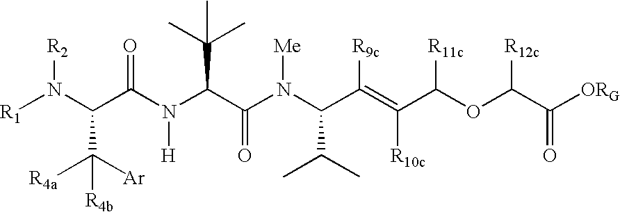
C(N(C(C(N(C(C(=C(C(OC([R12c])C([ORG])=O)[R11c])[R10c])[R9c])C(C)C)[Me])=O)C(C)(C)C)[H])(=O)C(N([R1])[R2])C([Ar])([R4a])[R4b]
